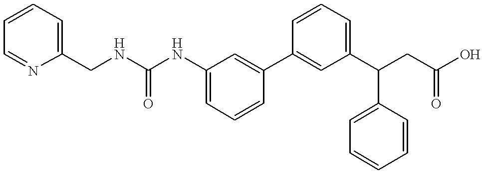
C(NC1=CC=CC(C2=CC(C(CC(O)=O)C3=CC=CC=C3)=CC=C2)=C1)(NCC1=CC=CC=N1)=O
